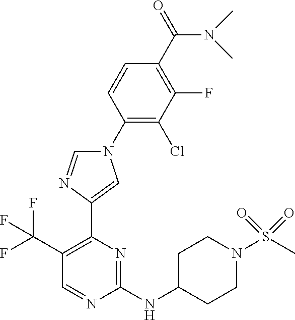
C1(C(F)(F)F)=C(C2=CN(C3=C(Cl)C(F)=C(C(N(C)C)=O)C=C3)C=N2)N=C(NC2CCN(S(C)(=O)=O)CC2)N=C1
